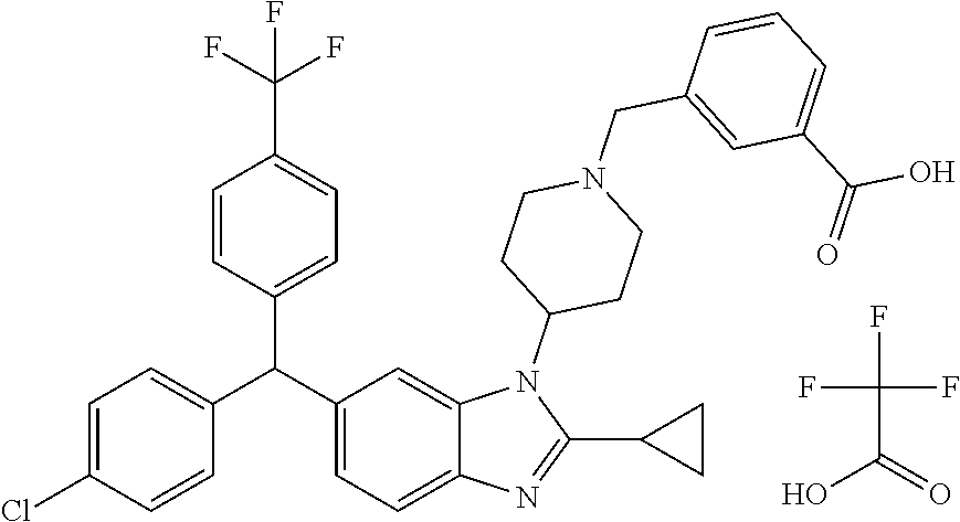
C1=C(Cl)C=CC(C(C2=CC=C3C(=C2)N(C2CCN(CC4=CC(C(O)=O)=CC=C4)CC2)C(C2CC2)=N3)C2=CC=C(C(F)(F)F)C=C2)=C1.FC(C(O)=O)(F)F
